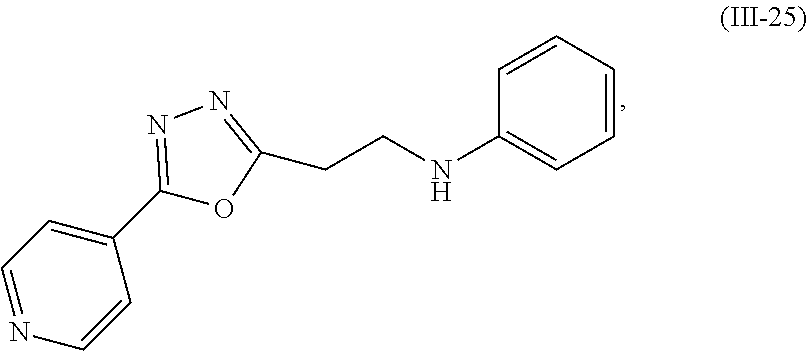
C1=CC(C2=NN=C(CCNC3=CC=CC=C3)O2)=CC=N1
